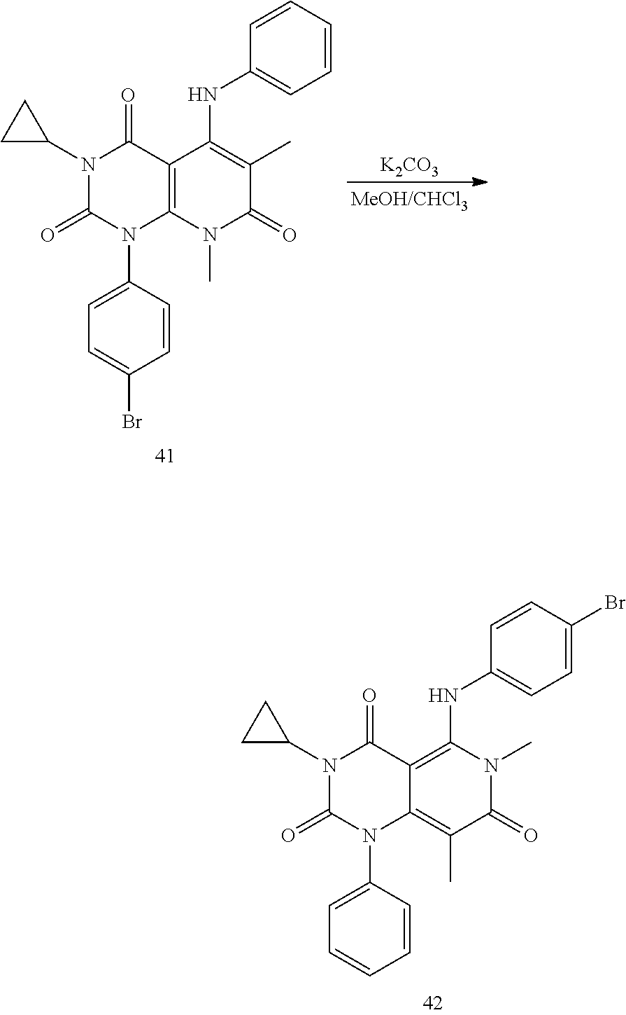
N1(C2CC2)C(=O)N(C2=CC=CC=C2)C2=C(C)C(=O)N(C)C(NC3=CC=C(Br)C=C3)=C2C1=O.N1(C2CC2)C(=O)N(C2=CC=C(Br)C=C2)C2=C(C1=O)C(NC1=CC=CC=C1)=C(C)C(=O)N2C.[K2CO3]
